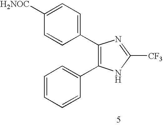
C1=CC=CC(C2=C(C3=CC=C([H2NOC])C=C3)N=C([CF3])N2)=C1
